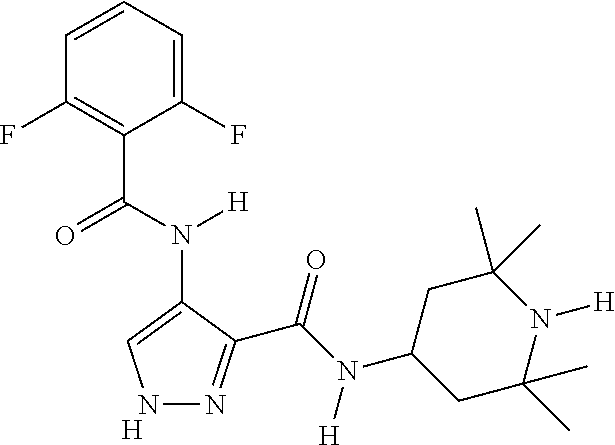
C1(F)=CC=CC(F)=C1C(=O)N(C1=CNN=C1C(=O)N(C1CC(C)(C)N([H])C(C)(C)C1)[H])[H].[H]
